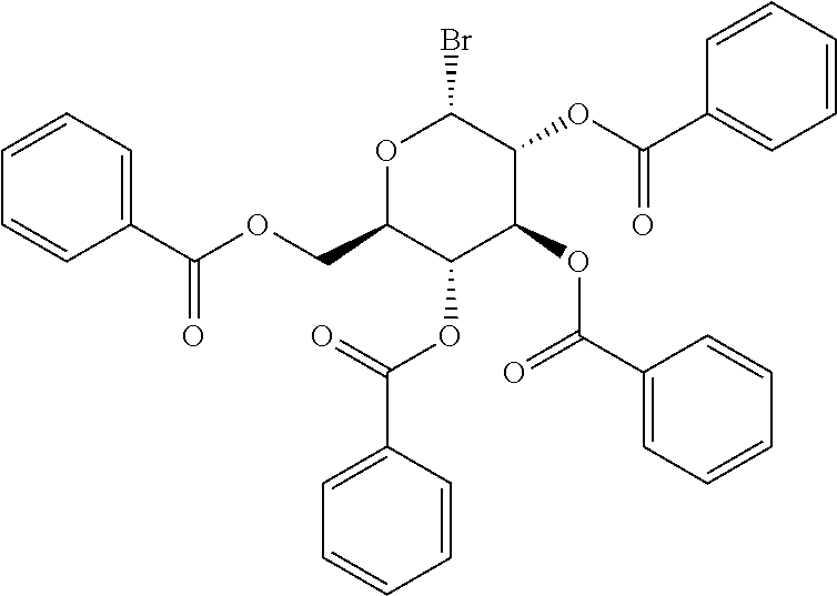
C1(C(=O)OCC2C(OC(=O)C3=CC=CC=C3)C(OC(=O)C3=CC=CC=C3)C(OC(=O)C3=CC=CC=C3)C(Br)O2)=CC=CC=C1
